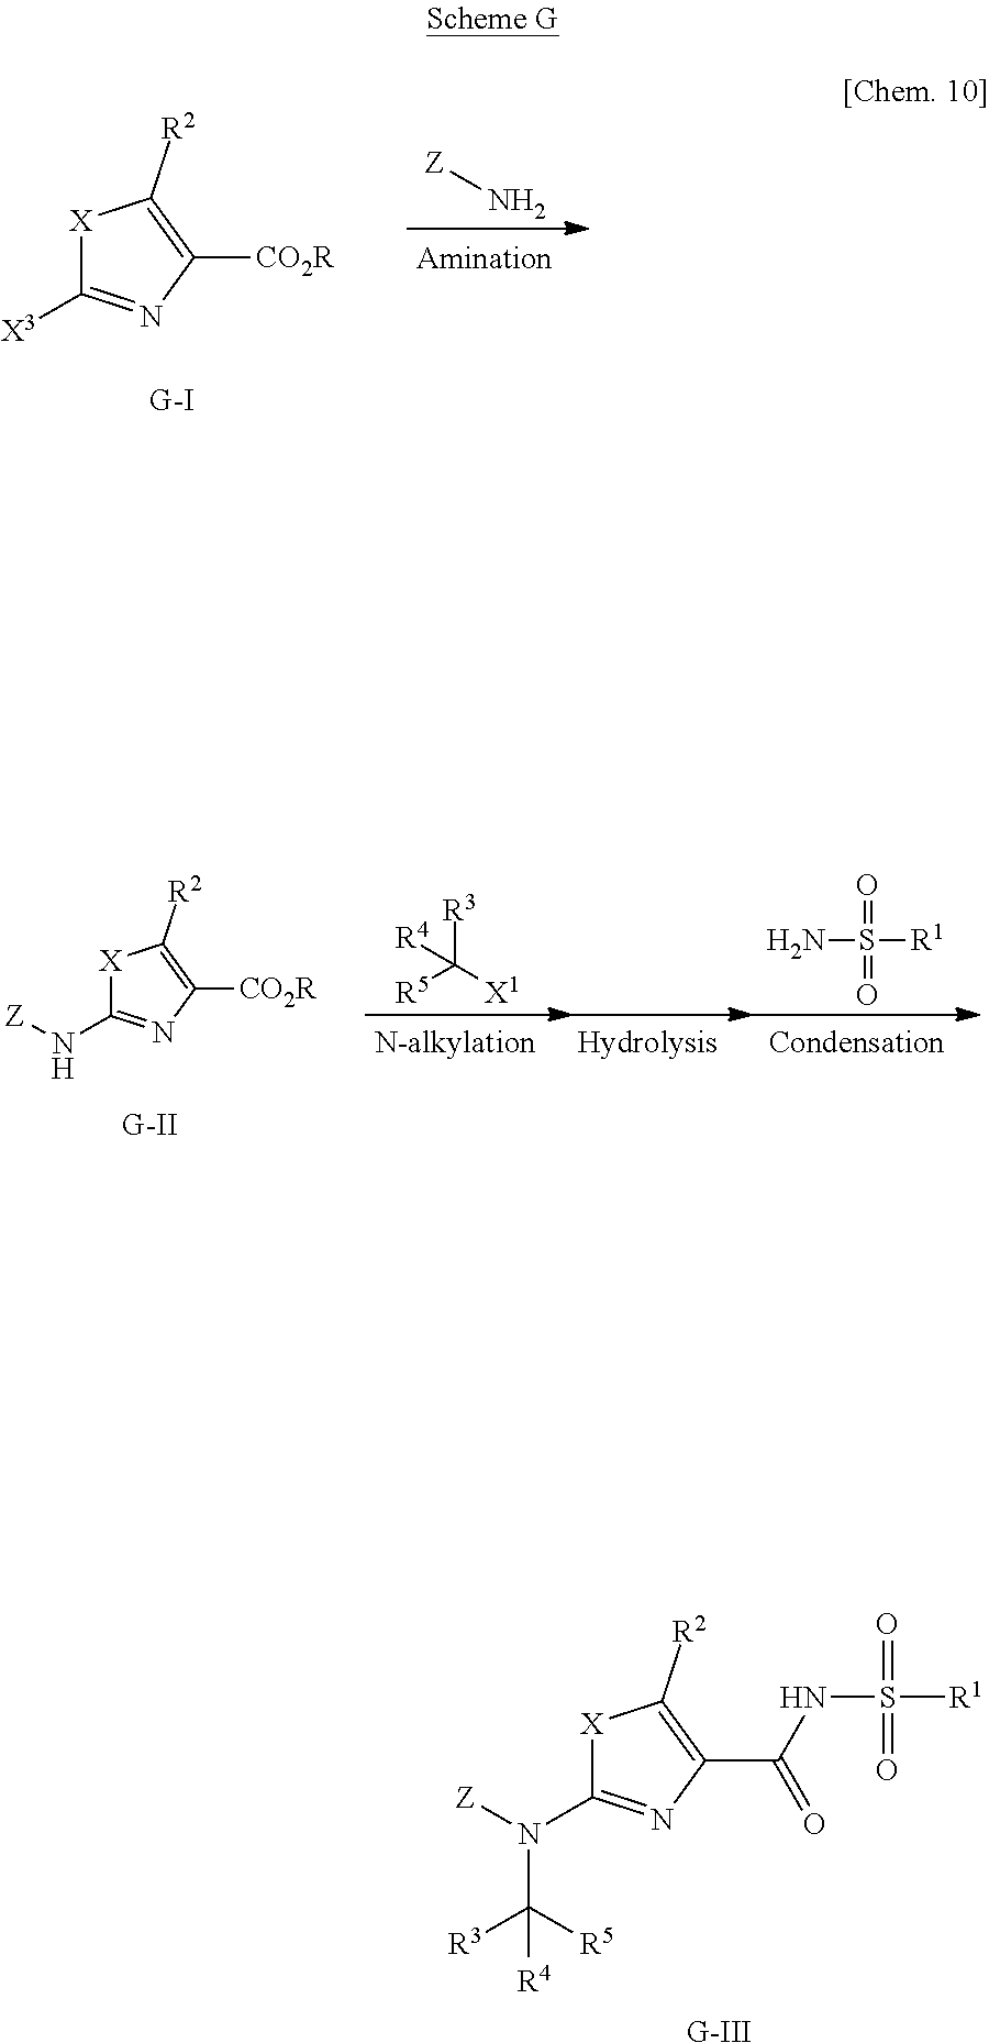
[G-III].N(C([R5])([R3])[R4])(C1=NC(C(=O)NS(=O)(=O)[R1])=C([R2])[X]1)[Z].[X3]C1=NC([CO2R])=C([R2])[X]1.[Z]N.N(C1=NC([CO2R])=C([R2])[X]1)[Z].[G-II].O=S(=O)([R1])N.[X1]C([R5])([R3])[R4]
